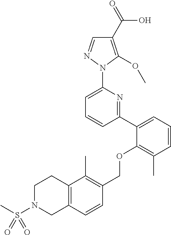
C1(C2=CC=CC(C)=C2OCC2=C(C)C3=C(C=C2)CN(S(C)(=O)=O)CC3)=NC(N2N=CC(C(=O)O)=C2OC)=CC=C1
